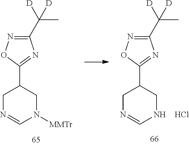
C1N=CN([MMTr])CC1C1=NC(C([D])(C)[D])=NO1.C1N=CNCC1C1=NC(C([D])(C)[D])=NO1.Cl
